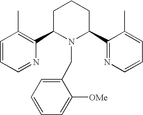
C1=CC=NC(C2N(CC3=CC=CC=C3[OMe])C(C3=NC=CC=C3C)CCC2)=C1C
